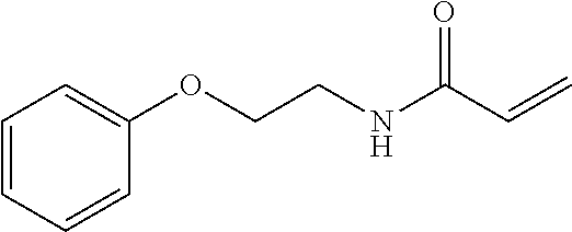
N(C(C=C)=O)CCOC1=CC=CC=C1
